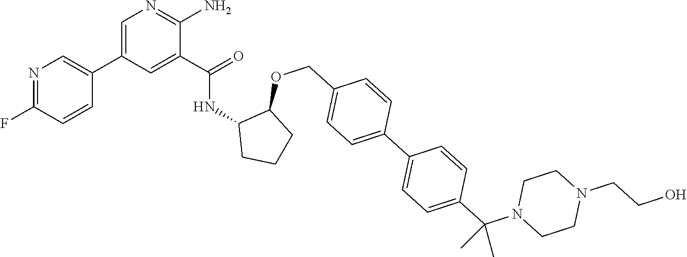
C1=C(C2=CN=C(F)C=C2)C=C(C(=O)NC2CCCC2OCC2=CC=C(C3=CC=C(C(N4CCN(CCO)CC4)(C)C)C=C3)C=C2)C(N)=N1
